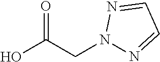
OC(CN1N=CC=N1)=O
